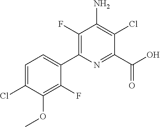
C1=C(Cl)C(OC)=C(F)C(C2=C(F)C(N)=C(Cl)C(C(=O)O)=N2)=C1
